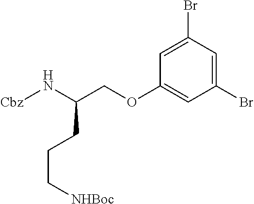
C1=C(Br)C=C(Br)C=C1OCC(N[Cbz])CCC[NHBoc]
